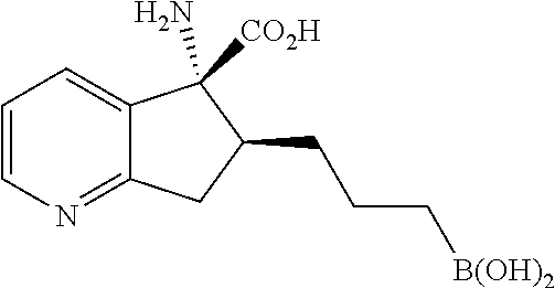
C1=CN=C2C(=C1)C(N)([CO2H])C(CCC[B(OH)2])C2
